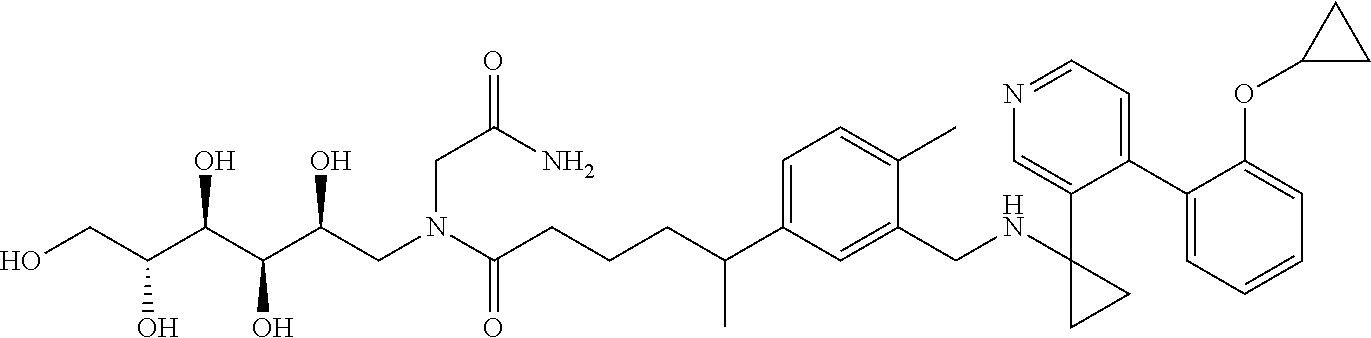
C1(C2=CC=NC=C2C2(NCC3=CC(C(CCCC(N(CC(C(C(C(CO)O)O)O)O)CC(=O)N)=O)C)=CC=C3C)CC2)=CC=CC=C1OC1CC1
